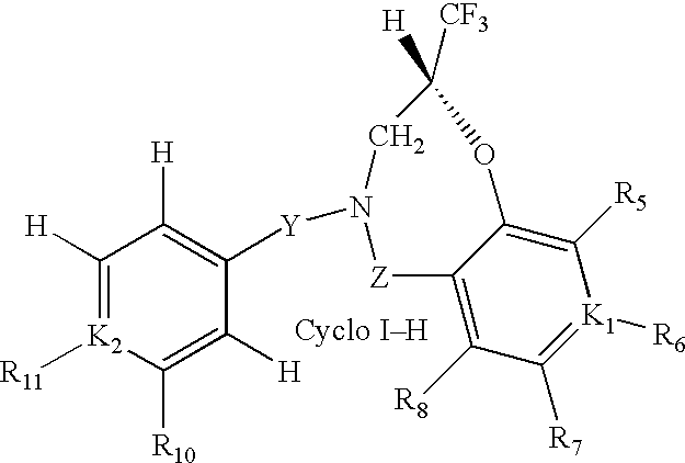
C1([H])=[K2]([R11])C([R10])=C([H])C([Y]N2[Z]C3=C([R8])C([R7])=[K1]([R6])C([R5])=C3OC([CF3])([H])C2)=C1[H]
